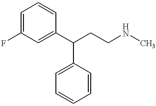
FC1=CC=CC(C(CCNC)C2=CC=CC=C2)=C1
